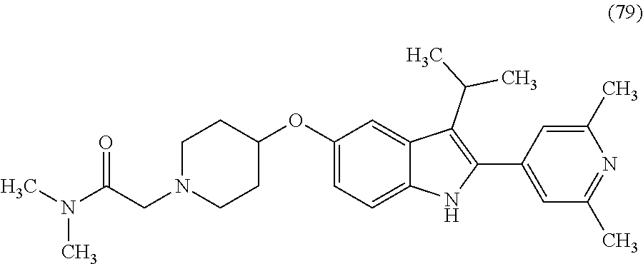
C1(OC2CCN(CC(N(C)C)=O)CC2)=CC=C2C(=C1)C(C(C)C)=C(C1=CC(C)=NC(C)=C1)N2
